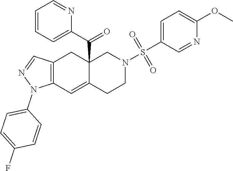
C12=C(C=C3C(C(C4=CC=CC=N4)=O)(C1)CN(S(=O)(=O)C1=CC=C(OC)N=C1)CC3)N(C1=CC=C(F)C=C1)N=C2
